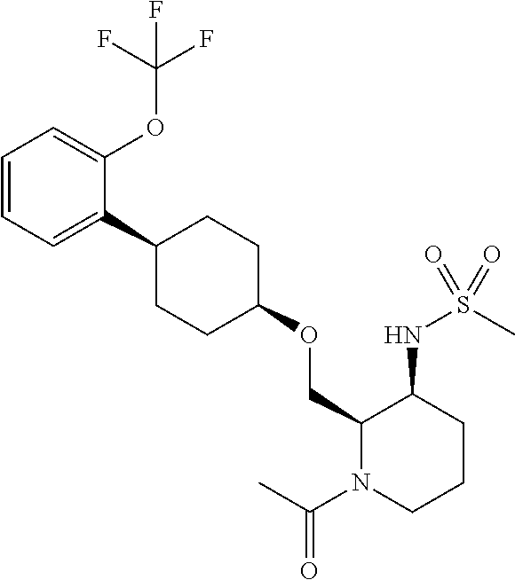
C1=CC=C(C2CCC(OCC3N(C(C)=O)CCCC3NS(C)(=O)=O)CC2)C(OC(F)(F)F)=C1
